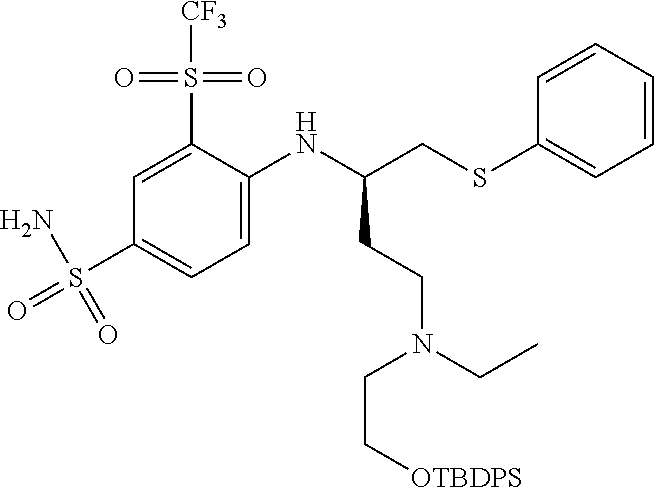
C1(SCC(NC2=CC=C(S(=O)(N)=O)C=C2S([CF3])(=O)=O)CCN(CC)CC[OTBDPS])=CC=CC=C1
